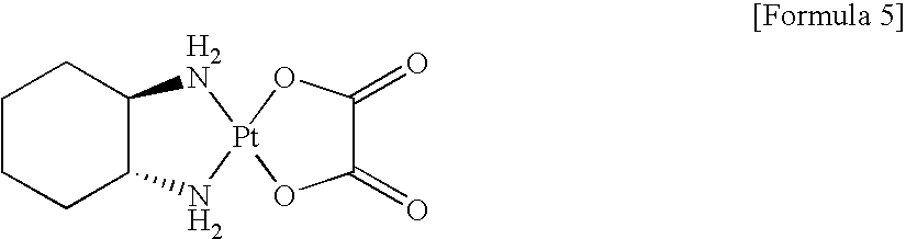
C1CCC2C(C1)N[Pt]1(N2)OC(=O)C(=O)O1
